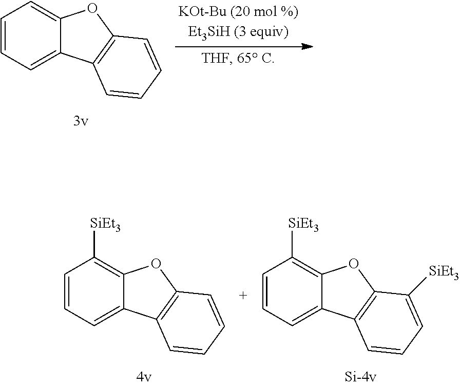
C1=CC=C2C(=C1)OC1=C2C=CC=C1.C1=CC=C2C(=C1[SiEt3])OC1=C2C=CC=C1.C1=CC=C2C(=C1[SiEt3])OC1=C2C=CC=C1[SiEt3]
